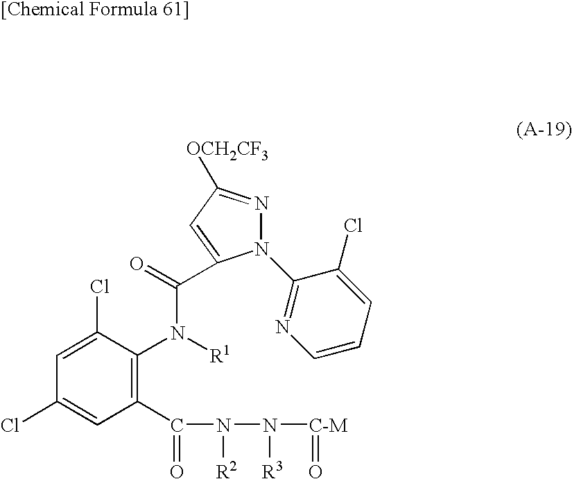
N1(C2=NC=CC=C2Cl)N=C([OCH2CF3])C=C1C(=O)N([R1])C1=C(C(=O)N([R2])N([R3])[C-M]=O)C=C(Cl)C=C1Cl
